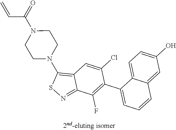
C1(C2=C(F)C3=NSC(N4CCN(C(C=C)=O)CC4)=C3C=C2Cl)=CC=CC2=CC(O)=CC=C12
